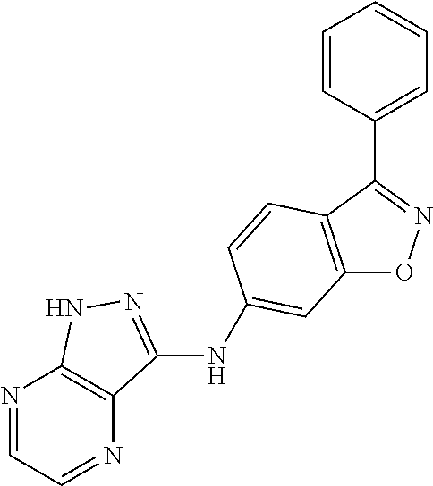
C12=C(C(C3=CC=CC=C3)=NO1)C=CC(NC1=NNC3=C1N=CC=N3)=C2
